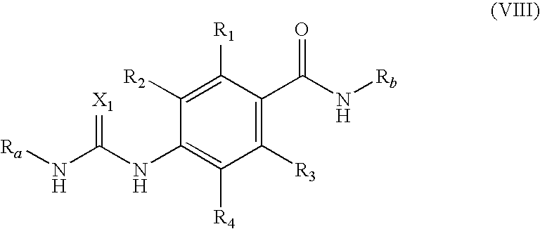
C1([R3])=C(C(N[Rb])=O)C([R1])=C([R2])C(NC(N[Ra])=[X1])=C1[R4]
